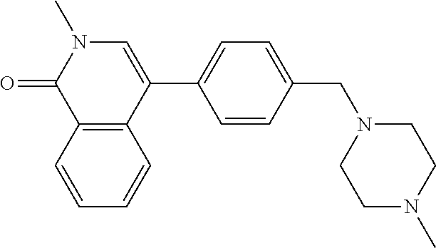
O=C1N(C)C=C(C2=CC=C(CN3CCN(C)CC3)C=C2)C2=C1C=CC=C2
